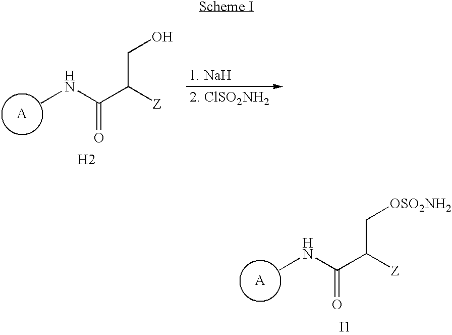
[A].CNC(C([Z])C[OSO2NH2])=O.[I1].[A].CNC(C([Z])CO)=O.[H2]
